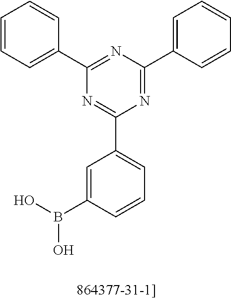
C1=CC=C(C2=NC(C3=CC=CC=C3)=NC(C3=CC=CC(B(O)O)=C3)=N2)C=C1
